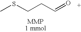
CSCCC=O
